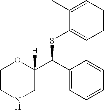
C1(C)=CC=CC=C1SC(C1([H])OCCNC1)C1=CC=CC=C1
